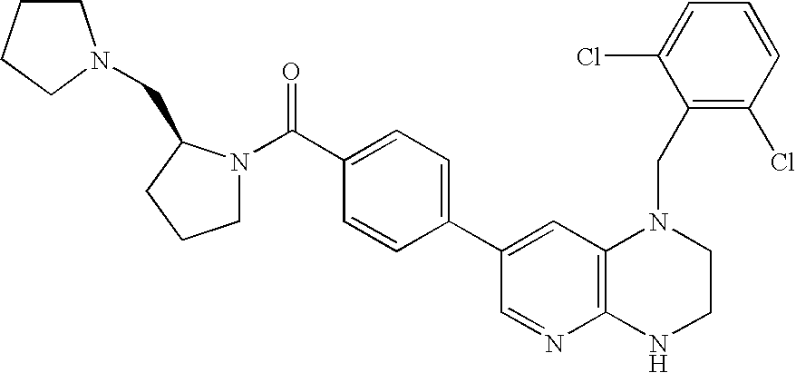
C1=C(C2=CC=C(C(=O)N3CCCC3CN3CCCC3)C=C2)C=NC2=C1N(CC1=C(Cl)C=CC=C1Cl)CCN2
